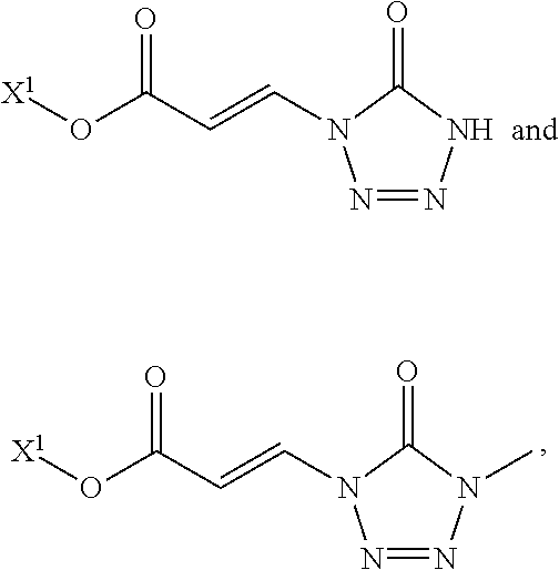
O=C1N(C=CC(O[X1])=O)N=NN1.O=C1N(C=CC(O[X1])=O)N=NN1C
